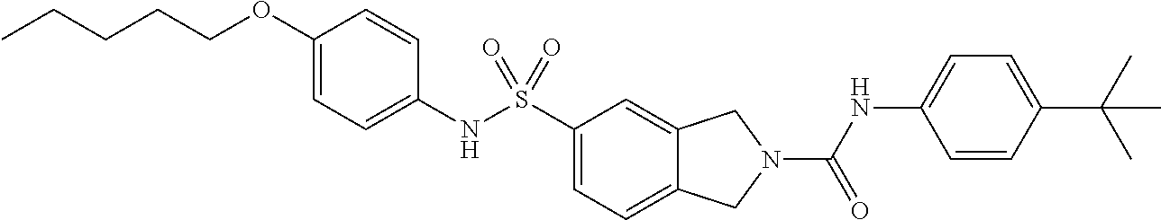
C1(OCCCCC)=CC=C(NS(C2=CC=C3C(=C2)CN(C(NC2=CC=C(C(C)(C)C)C=C2)=O)C3)(=O)=O)C=C1
